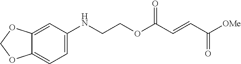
[OMe]C(C=CC(OCCNC1=CC=C2C(=C1)OCO2)=O)=O
